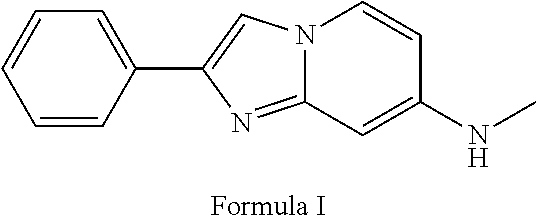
N12C(=NC(C3=CC=CC=C3)=C1)C=C(NC)C=C2
